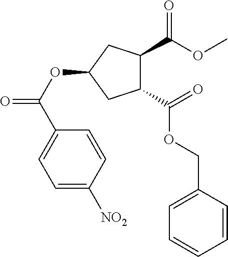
C1(C(=O)OCC2=CC=CC=C2)C(C(OC)=O)CC(OC(=O)C2=CC=C([NO2])C=C2)C1
